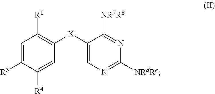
C1([R3])=CC([R1])=C([X]C2=CN=C([NRdRe])N=C2[NR7R8])C=C1[R4]
